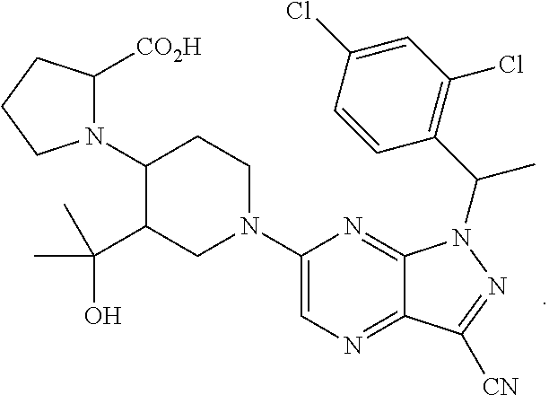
N1=C2C(=NC=C1N1CCC(N3C([CO2H])CCC3)C(C(O)(C)C)C1)C([CN])=NN2C(C1=C(Cl)C=C(Cl)C=C1)C
